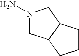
N1(N)CC2C(C1)CCC2
